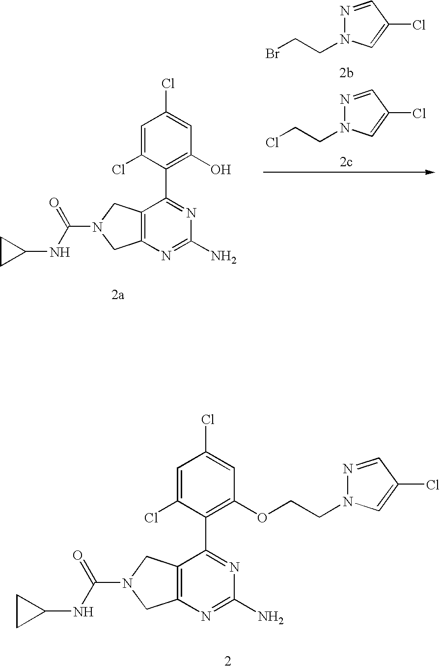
C12=C(N=C(N)N=C1C1=C(OCCN3N=CC(Cl)=C3)C=C(Cl)C=C1Cl)CN(C(NC1CC1)=O)C2.N1=CC(Cl)=CN1CCBr.N1=CC(Cl)=CN1CCCl.C12=C(N=C(N)N=C1C1=C(O)C=C(Cl)C=C1Cl)CN(C(NC1CC1)=O)C2
